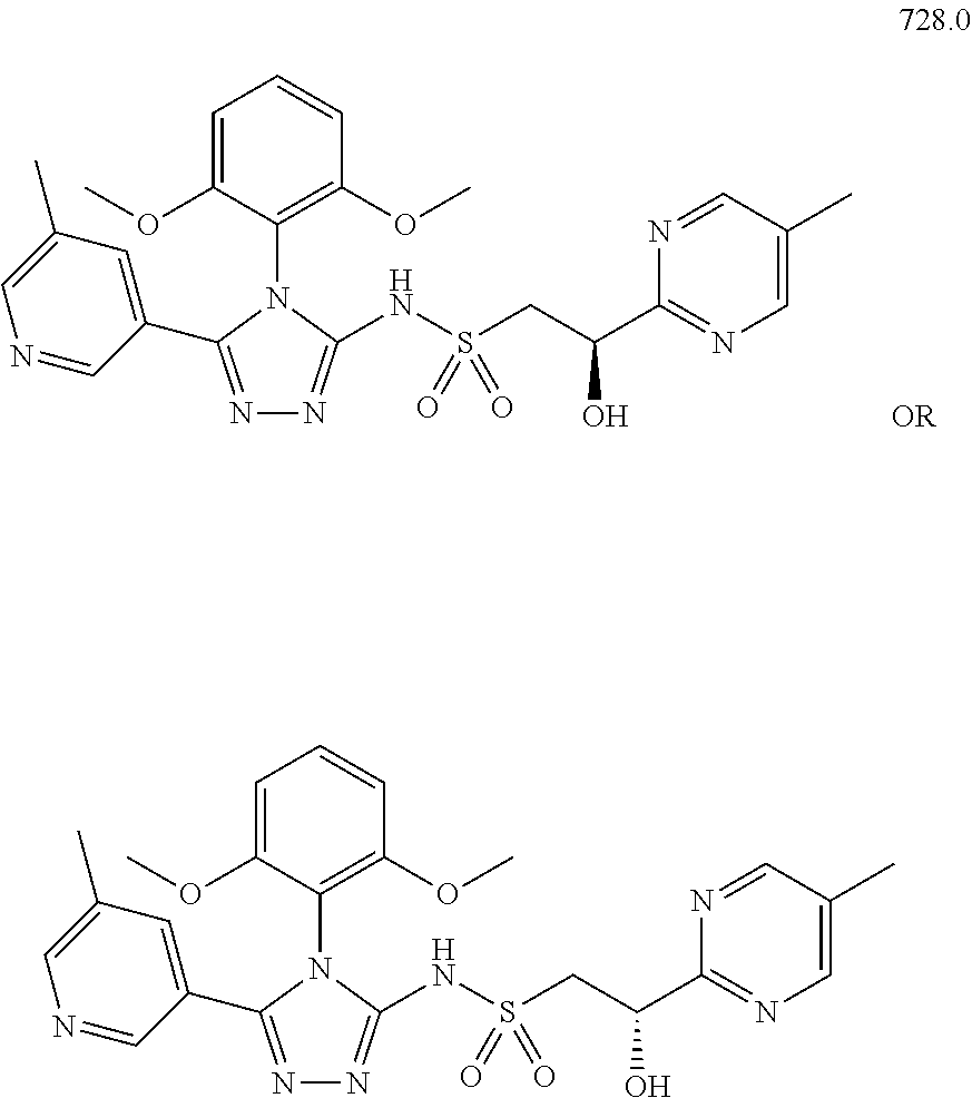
C1=C(OC)C(N2C(C3=CC(C)=CN=C3)=NN=C2NS(CC(C2=NC=C(C)C=N2)O)(=O)=O)=C(OC)C=C1.[OR].C1=C(OC)C(N2C(C3=CC(C)=CN=C3)=NN=C2NS(CC(C2=NC=C(C)C=N2)O)(=O)=O)=C(OC)C=C1
